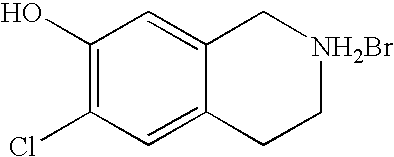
C1(O)=C(Cl)C=C2C(=C1)C[NH2Br]CC2
